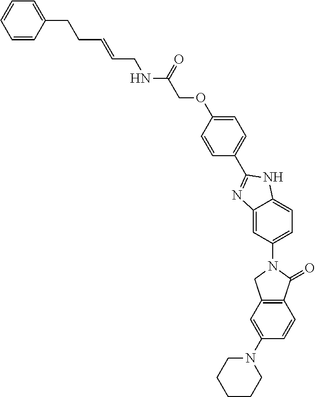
C12=C(C(=O)N(C3=CC=C4C(=C3)N=C(C3=CC=C(OCC(NCC=CCCC5=CC=CC=C5)=O)C=C3)N4)C1)C=CC(N1CCCCC1)=C2
